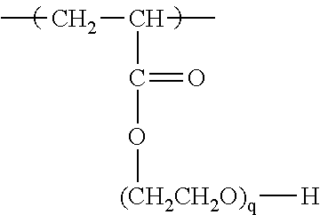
CCC(C)C(O[(CH2CH2O)q][H])=O
